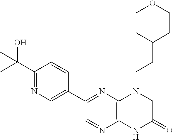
C12=C(N=C(C3=CN=C(C(C)(O)C)C=C3)C=N1)N(CCC1CCOCC1)CC(=O)N2
